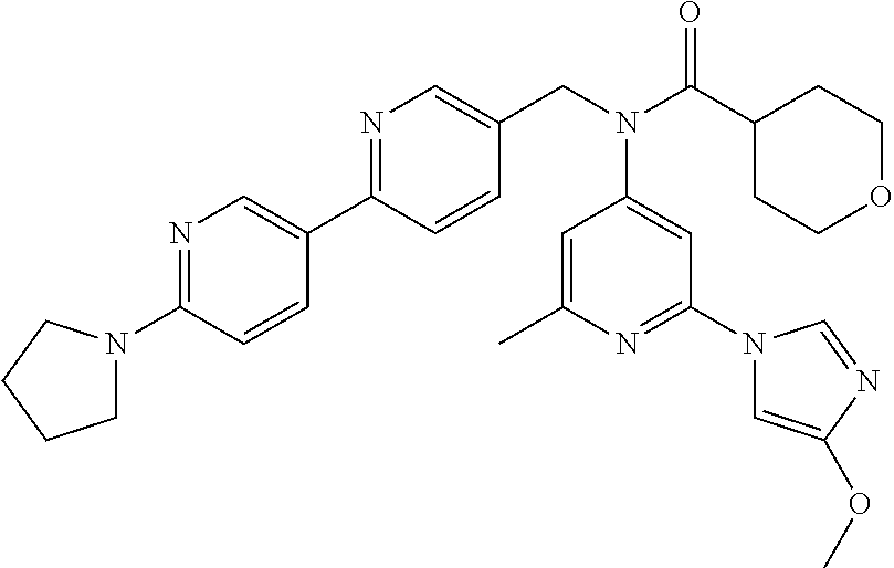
N1=C(C2=CN=C(N3CCCC3)C=C2)C=CC(CN(C(C2CCOCC2)=O)C2=CC(N3C=C(OC)N=C3)=NC(C)=C2)=C1
